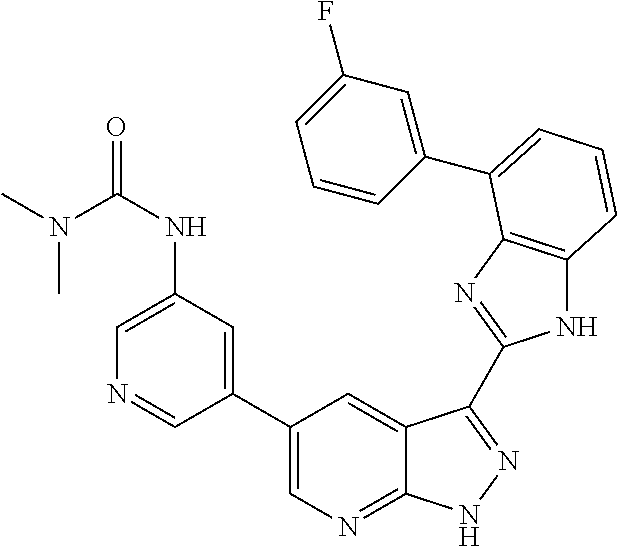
C1(C2=CN=C3C(=C2)C(C2=NC4=C(N2)C=CC=C4C2=CC(F)=CC=C2)=NN3)=CC(NC(=O)N(C)C)=CN=C1
